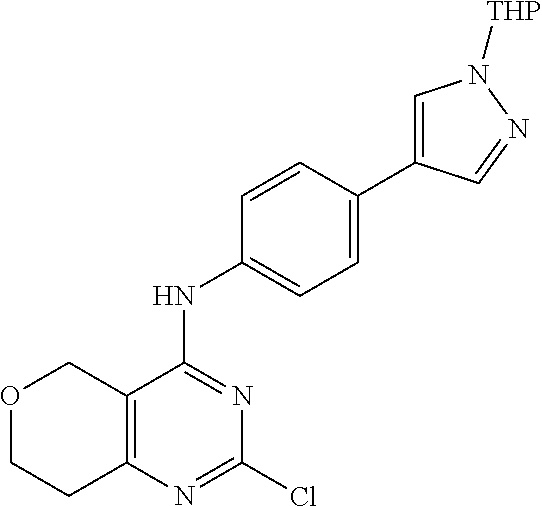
C12=C(N=C(Cl)N=C1NC1=CC=C(C3=CN([THP])N=C3)C=C1)CCOC2
